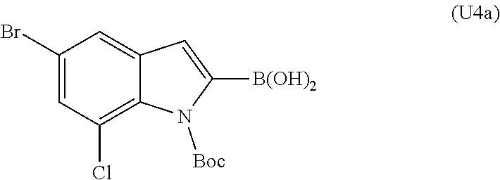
C1(Br)=CC(Cl)=C2C(=C1)C=C([B(OH)2])N2[Boc]
